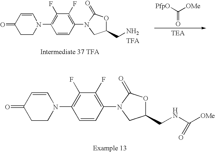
C1=CC(N2CC(CN)OC2=O)=C(F)C(F)=C1N1CCC(=O)C=C1.[TEA].[PfpO]C([OMe])=O.C1=CC(N2CC(CNC([OMe])=O)OC2=O)=C(F)C(F)=C1N1CCC(=O)C=C1
